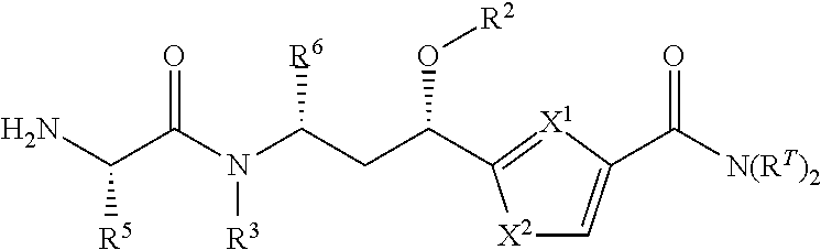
N([R3])(C(CC(O[R2])C1=[X1]C(C([N(RT)2])=O)=C[X2]1)[R6])C(C(N)[R5])=O
